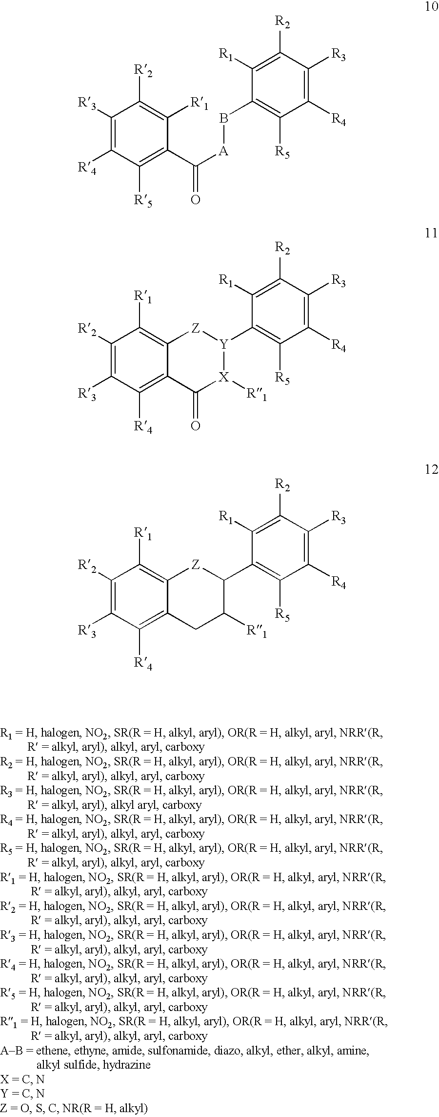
C1([R3])=C([R4])C([R5])=C(C([A]BC2=C([R5])C([R4])=C([R3])C([R2])=C2[R1])=O)C([R1])=C1[R2].C1([R2])=C([R3])C([R4])=C2C(=C1[R1])[Z][Y](C1=C([R5])C([R4])=C([R3])C([R2])=C1[R1])[X]([R1])C2=O.C1([R2])=C([R3])C([R4])=C2C(=C1[R1])[Z]C(C1=C([R5])C([R4])=C([R3])C([R2])=C1[R1])C([R1])C2
